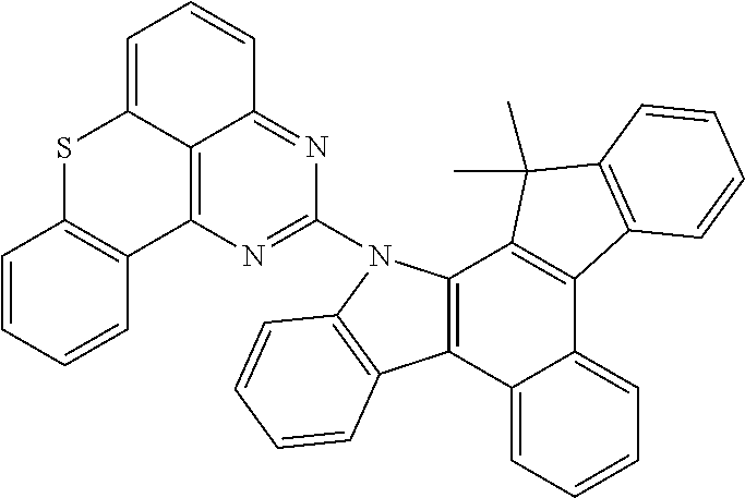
C12=C(C3=CC=CC=C3C3=C1C(C)(C)C1=C3C=CC=C1)C1=C(C=CC=C1)N2C1=NC2=C3C(=CC=CC3=N1)SC1=C2C=CC=C1
